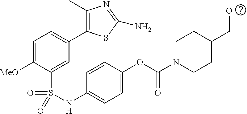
C1=C([MeO])C(S(=O)(=O)NC2=CC=C(OC(N3CCC(CO)CC3)=O)C=C2)=CC(C2=C(C)N=C(N)S2)=C1
